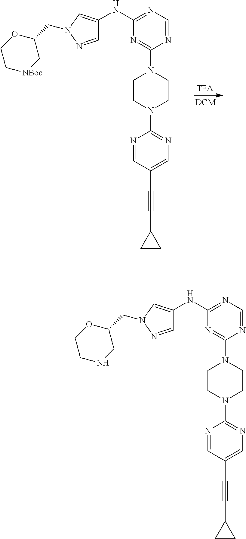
C1CN(C2=NC=C(C#CC3CC3)C=N2)CCN1C1=NC(NC2=CN(CC3OCC[NBoc]C3)N=C2)=NC=N1.C1CN(C2=NC=C(C#CC3CC3)C=N2)CCN1C1=NC(NC2=CN(CC3OCCNC3)N=C2)=NC=N1
